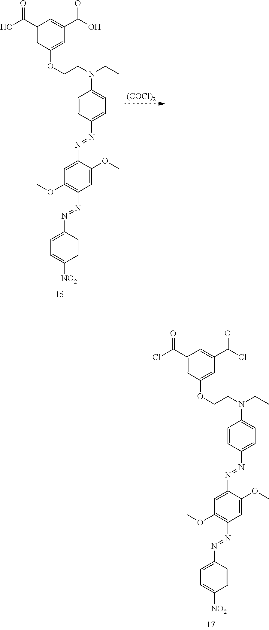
C1=CC(N=NC2=CC(OC)=C(N=NC3=CC=C([NO2])C=C3)C=C2OC)=CC=C1N(CC)CCOC1=CC(C(O)=O)=CC(C(O)=O)=C1.[(COCl)2].C1=CC(N=NC2=CC(OC)=C(N=NC3=CC=C([NO2])C=C3)C=C2OC)=CC=C1N(CC)CCOC1=CC(C(Cl)=O)=CC(C(Cl)=O)=C1
